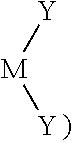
[M]([Y])[Y]
